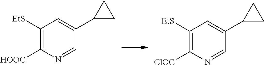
C1([EtS])=C([HOOC])N=CC(C2CC2)=C1.C1([EtS])=C([ClOC])N=CC(C2CC2)=C1
